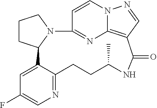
C1=CN2C3=C(C=N2)C(=O)NC(C)CCC2=NC=C(F)C=C2C2CCCN2C1=N3
